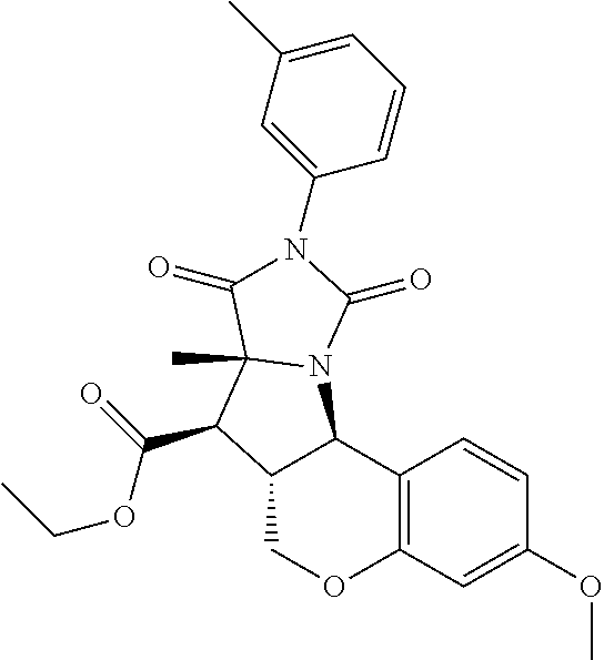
C12=C(C=C(OC)C=C1)OCC1C2N2C(C)(C1C(OCC)=O)C(=O)N(C1=CC(C)=CC=C1)C2=O
